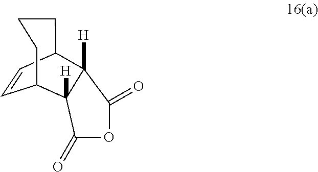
C1=CC2CCCC1C1([H])C2([H])C(=O)OC1=O
